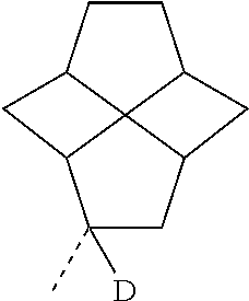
C1CC2C34C1CC3C(C)([D])CC4C2
